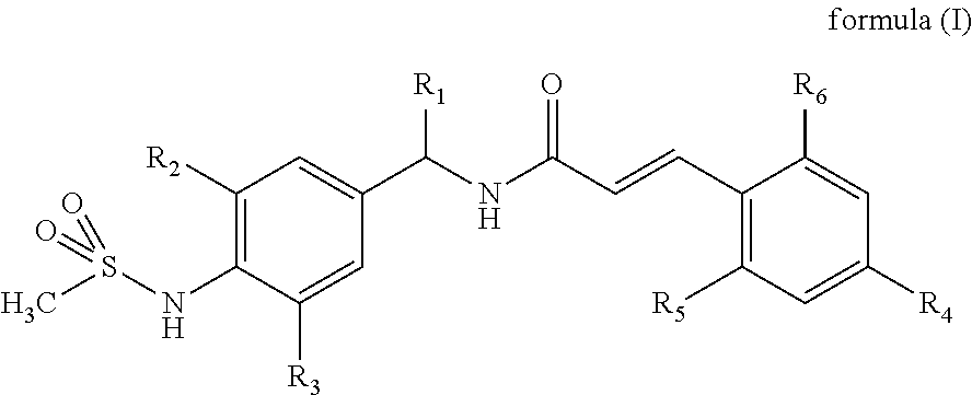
C(C(NC(C1=CC([R2])=C(NS(C)(=O)=O)C([R3])=C1)[R1])=O)=CC1=C([R5])C=C([R4])C=C1[R6]
